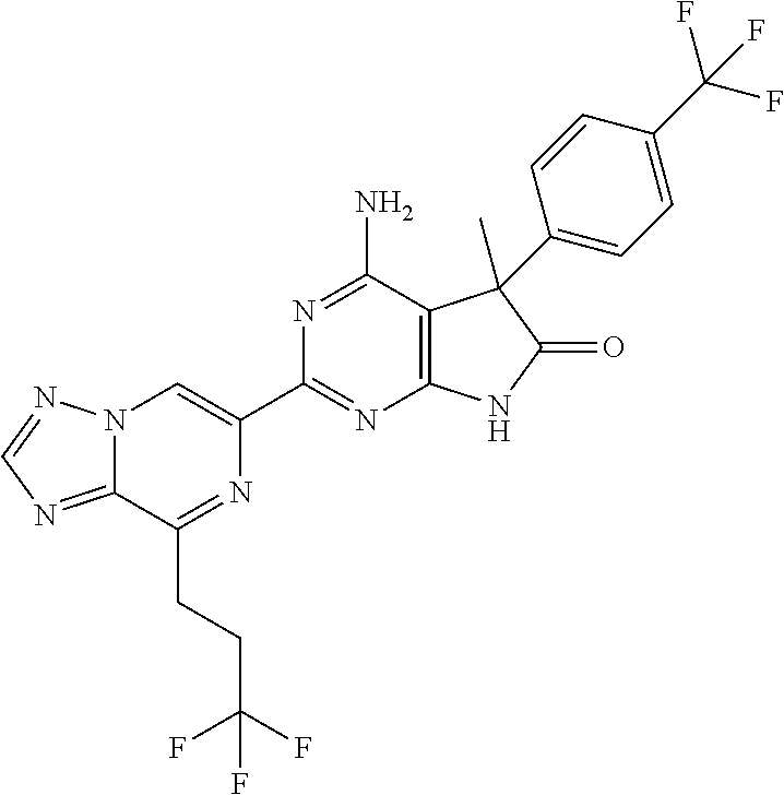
C12=NC=NN1C=C(C1=NC3=C(C(N)=N1)C(C)(C1=CC=C(C(F)(F)F)C=C1)C(=O)N3)N=C2CCC(F)(F)F
